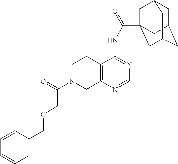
C1N(C(=O)COCC2=CC=CC=C2)CC2=C(C1)C(NC(=O)C13CC4CC(CC(C1)C4)C3)=NC=N2
